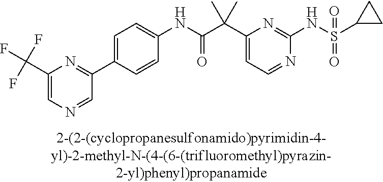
C1(NC(=O)C(C2=CC=NC(NS(=O)(=O)C3CC3)=N2)(C)C)=CC=C(C2=NC(C(F)(F)F)=CN=C2)C=C1
